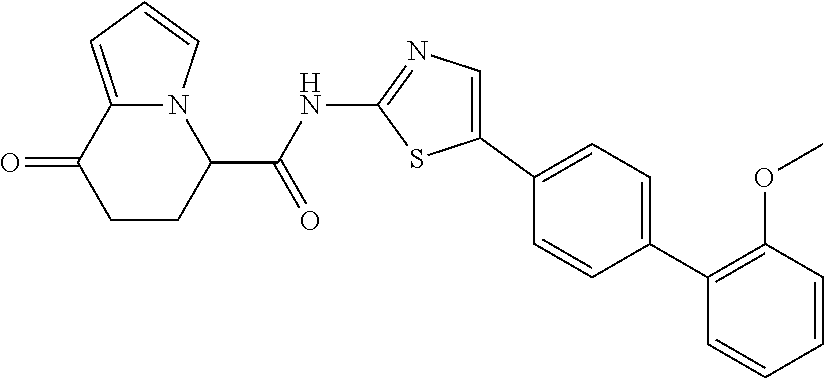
C1CC(C(=O)NC2=NC=C(C3=CC=C(C4=C(OC)C=CC=C4)C=C3)S2)N2C(=CC=C2)C1=O
